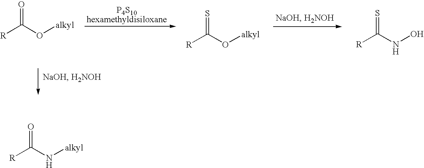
[R]C(O[alkyl])=O.[R]C(O[alkyl])=S.[R]C(NO)=S.[R]C(N[alkyl])=O
